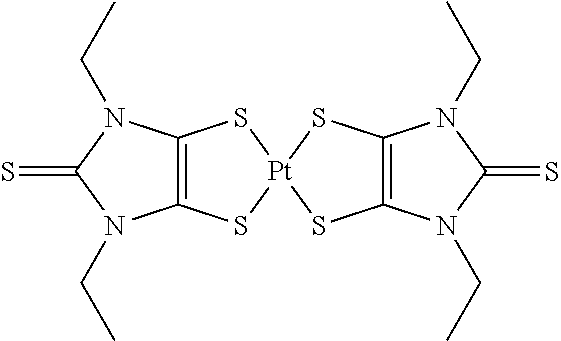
C12=C(S[Pt]3(S1)SC1=C(S3)N(CC)C(=S)N1CC)N(CC)C(=S)N2CC
